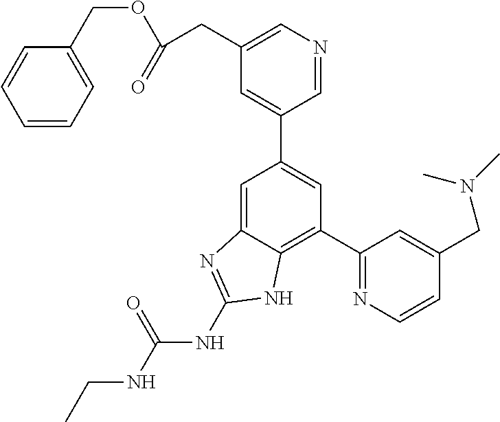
C1(C2=NC=CC(CN(C)C)=C2)=C2C(=CC(C3=CC(CC(=O)OCC4=CC=CC=C4)=CN=C3)=C1)N=C(NC(NCC)=O)N2
